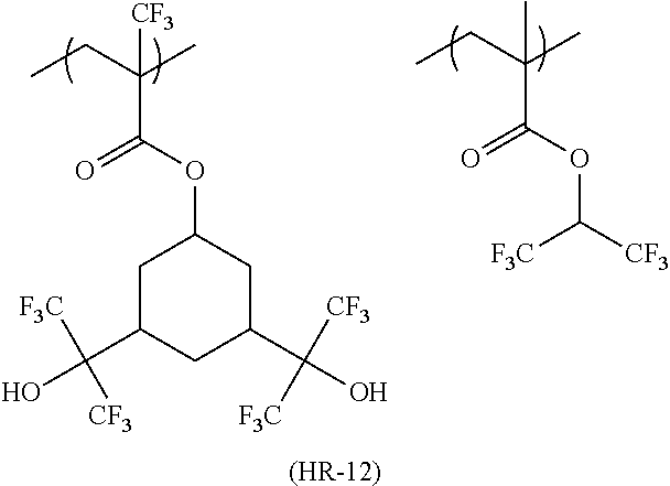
C(C(OC([CF3])[F3C])=O)(CC)(C)C.C(C(OC1CC(C(O)([F3C])[CF3])CC(C(O)([CF3])[F3C])C1)=O)(CC)(C)[CF3].[(HR-12)]
